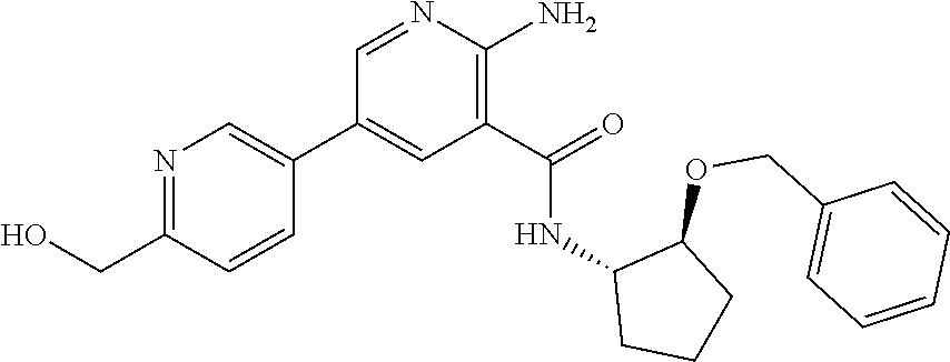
N1=C(CO)C=CC(C2=CC(C(=O)NC3CCCC3OCC3=CC=CC=C3)=C(N)N=C2)=C1
